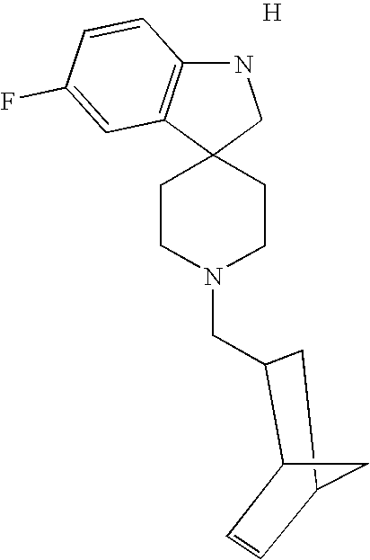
C12(CCN(CC3C4C=CC(C3)C4)CC1)CNC1=C2C=C(F)C=C1.[H]
